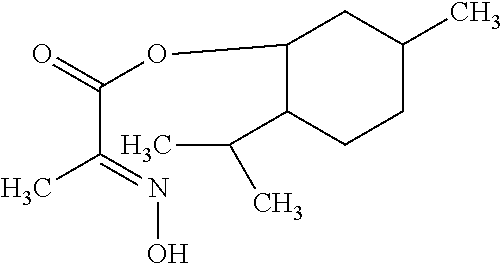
C(OC1C(C(C)C)CCC(C)C1)(=O)C(=NO)C
